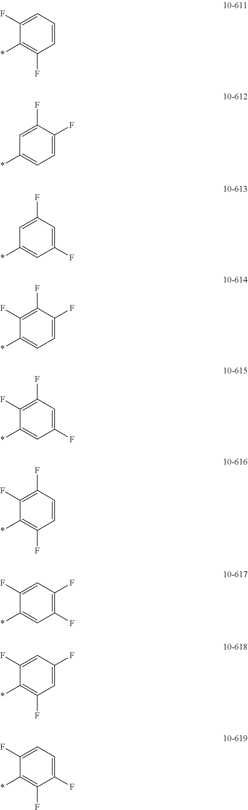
C1(F)=CC=CC(F)=C1*.C1=C(F)C(F)=CC=C1*.C1=C(F)C=C(F)C=C1*.C1(F)=C(F)C(F)=CC=C1*.C1(F)=C(F)C=C(F)C=C1*.C1(F)=C(F)C=CC(F)=C1*.C1(F)=CC(F)=C(F)C=C1*.C1(F)=CC(F)=CC(F)=C1*.C1(F)=CC=C(F)C(F)=C1*
